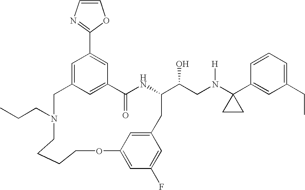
C12=CC(=CC(C3=NC=CO3)=C1)CN(CCC)CCCCOC1=CC(F)=CC(=C1)CC(C(CN(C1(C3=CC(CC)=CC=C3)CC1)[H])O)NC2=O
